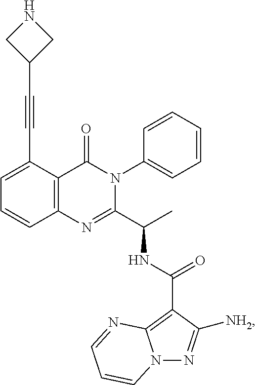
C1(C#CC2CNC2)=CC=CC2=C1C(=O)N(C1=CC=CC=C1)C(C(C)NC(C1=C3N(N=C1[NH2])C=CC=N3)=O)=N2
